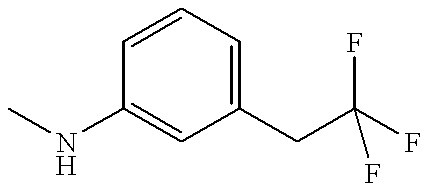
C1(CC(F)(F)F)=CC=CC(NC)=C1
